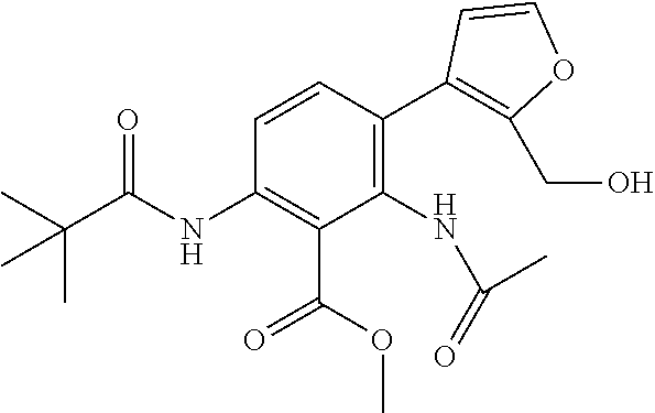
C1(NC(C(C)(C)C)=O)=C(C(=O)OC)C(NC(=O)C)=C(C2=C(CO)OC=C2)C=C1
